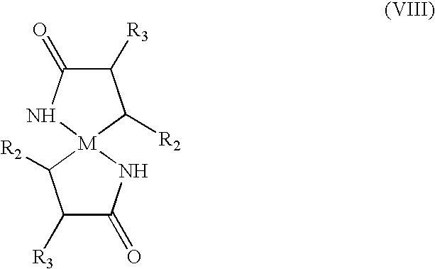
C1([R3])C(=O)N[M]2(C1[R2])C([R2])C([R3])C(=O)N2
